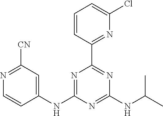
C1=CC(C2=NC(NC(C)C)=NC(NC3=CC([CN])=NC=C3)=N2)=NC(Cl)=C1
